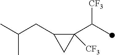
C1([CF3])(C(C)[CF3])C(CC(C)C)C1
